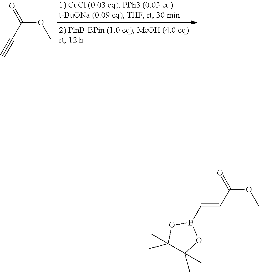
C(C(OC)=O)#C.C(C(OC)=O)=CB1OC(C)(C)C(C)(C)O1
